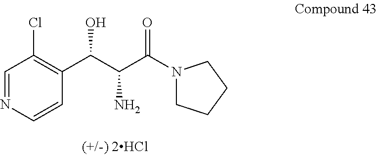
C1=NC=CC(C(C(C(N2CCCC2)=O)N)O)=C1Cl
